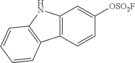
C12=C(NC3=C1C=CC=C3)C=C([OSO2F])C=C2
